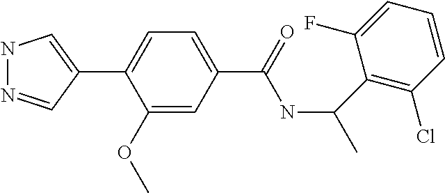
C1(C2=CNN=C2)=CC=C(C(=O)NC(C2=C(Cl)C=CC=C2F)C)C=C1OC
